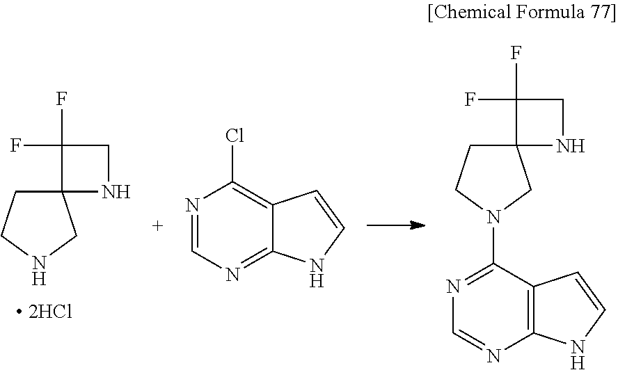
C12(CCNC1)NCC2(F)F.C12(CCN(C3=NC=NC4=C3C=CN4)C1)NCC2(F)F.N1=CN=C2C(=C1Cl)C=CN2
